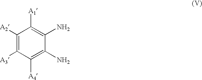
C1([A2])=C([A3])C([A4])=C(N)C(N)=C1[A1]
